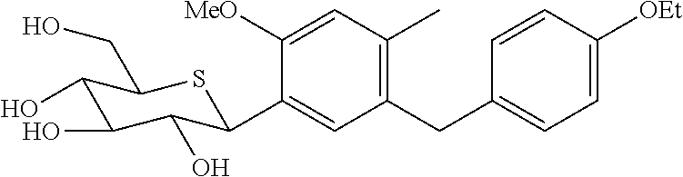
C1([MeO])=CC(C)=C(CC2=CC=C([OEt])C=C2)C=C1C1C(O)C(O)C(O)C(CO)S1
